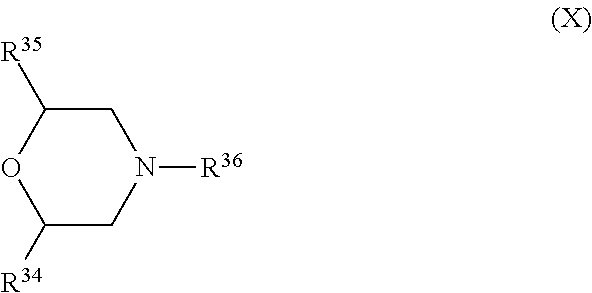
C1C([R35])OC([R34])CN1[R36]
